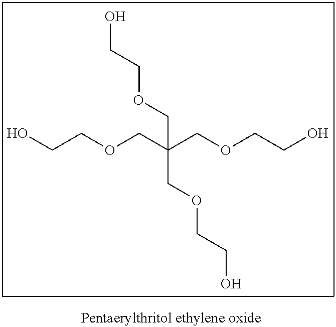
OCCOCC(COCCO)(COCCO)COCCO
